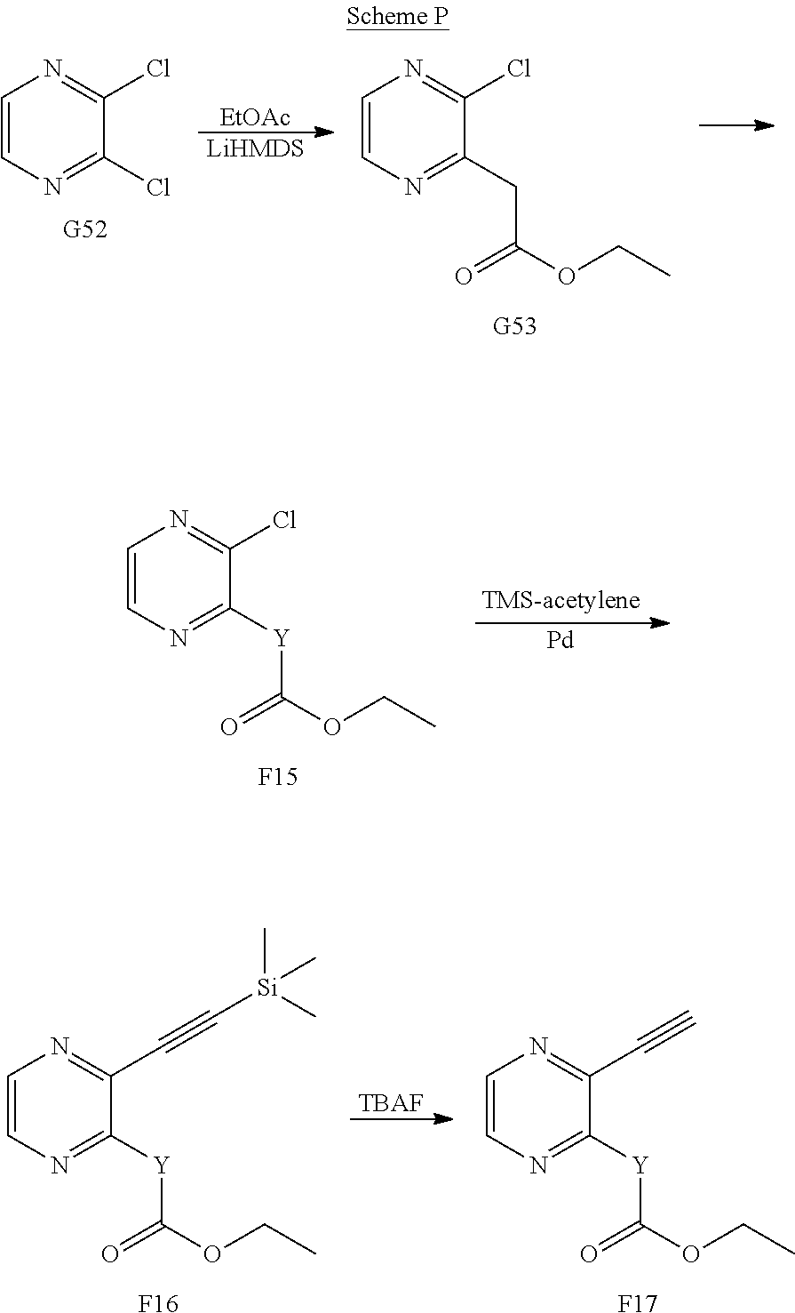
C1=CN=C(Cl)C(Cl)=N1.[G52].C1=CN=C(CC(OCC)=O)C(Cl)=N1.[EtOAc].[LiHMDS].[Pd].C1=CN=C([Y]C(OCC)=O)C(Cl)=N1.[F15].C1=CN=C([Y]C(OCC)=O)C(C#C[Si](C)(C)C)=N1.[F16].[TBAF].C1=CN=C([Y]C(OCC)=O)C(C#C)=N1.[F17]
